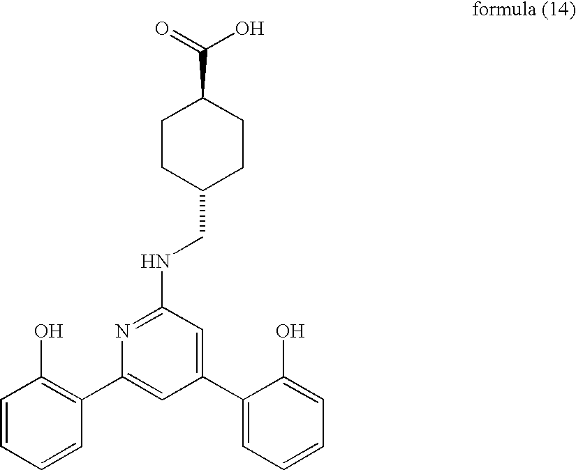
C1(C2=C(O)C=CC=C2)=CC(C2=CC=CC=C2O)=CC(NCC2CCC(C(=O)O)CC2)=N1
